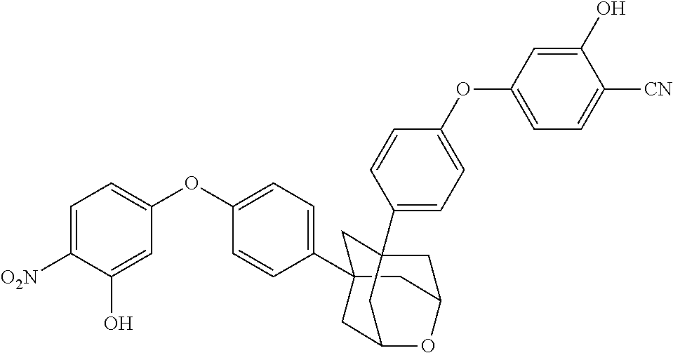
C1C2(C3=CC=C(OC4=CC=C([O2N])C(O)=C4)C=C3)CC3CC1(C1=CC=C(OC4=CC=C([CN])C(O)=C4)C=C1)CC(C2)O3
